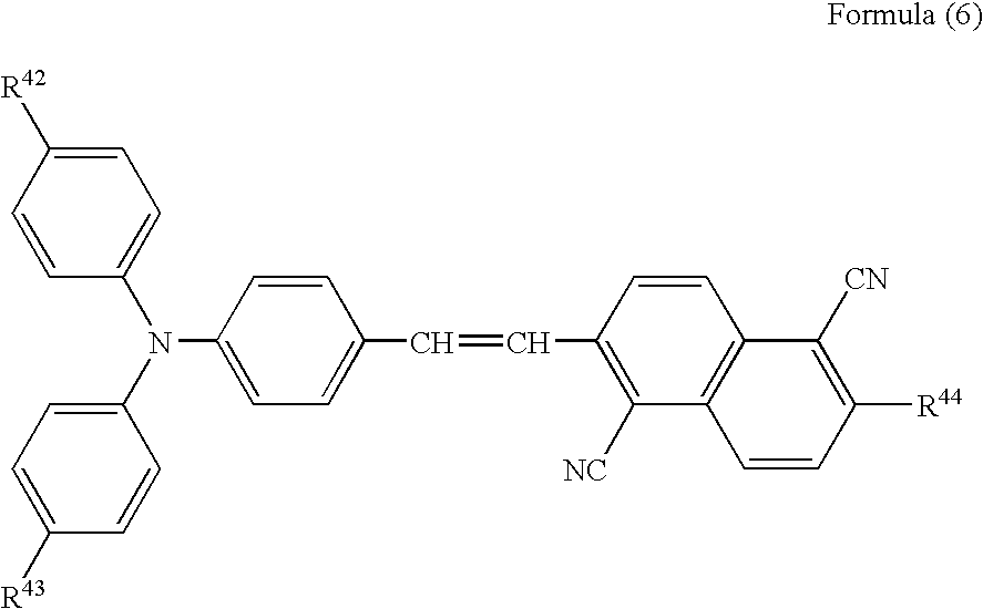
C1=CC([R42])=CC=C1N(C1=CC=C([R43])C=C1)C1=CC=C(C=CC2=C([NC])C3=C(C=C2)C([CN])=C([R44])C=C3)C=C1
